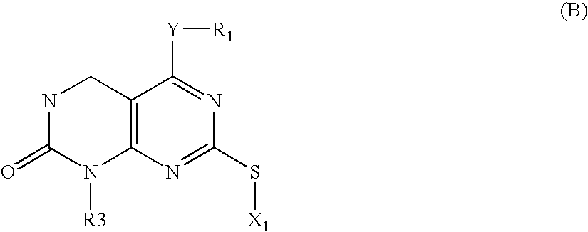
C12=C(N=C(S[X1])N=C1[Y][R1])N([R3])C(=O)NC2
